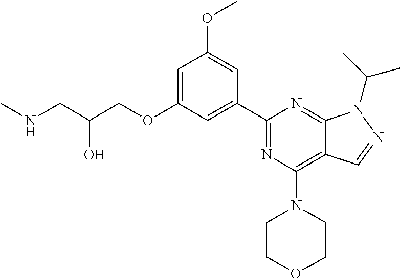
C1=C(OCC(CNC)O)C=C(C2=NC(N3CCOCC3)=C3C(=N2)N(C(C)C)N=C3)C=C1OC
